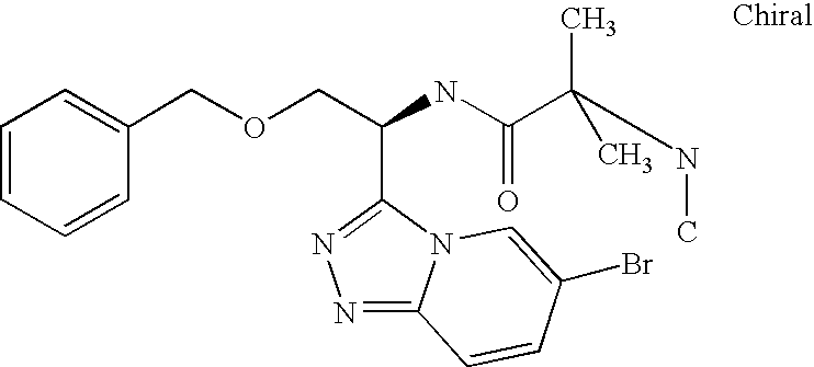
N1=C2N(C(C(COCC3=CC=CC=C3)NC(C(NC)(C)C)=O)=N1)C=C(Br)C=C2
